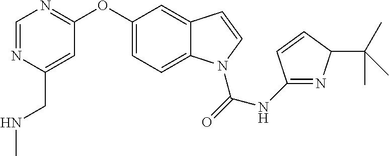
C1(OC2=NC=NC(CNC)=C2)=CC=C2C(=C1)C=CN2C(=O)NC1=NC(C(C)(C)C)C=C1
